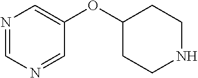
N1=CN=CC(OC2CCNCC2)=C1
